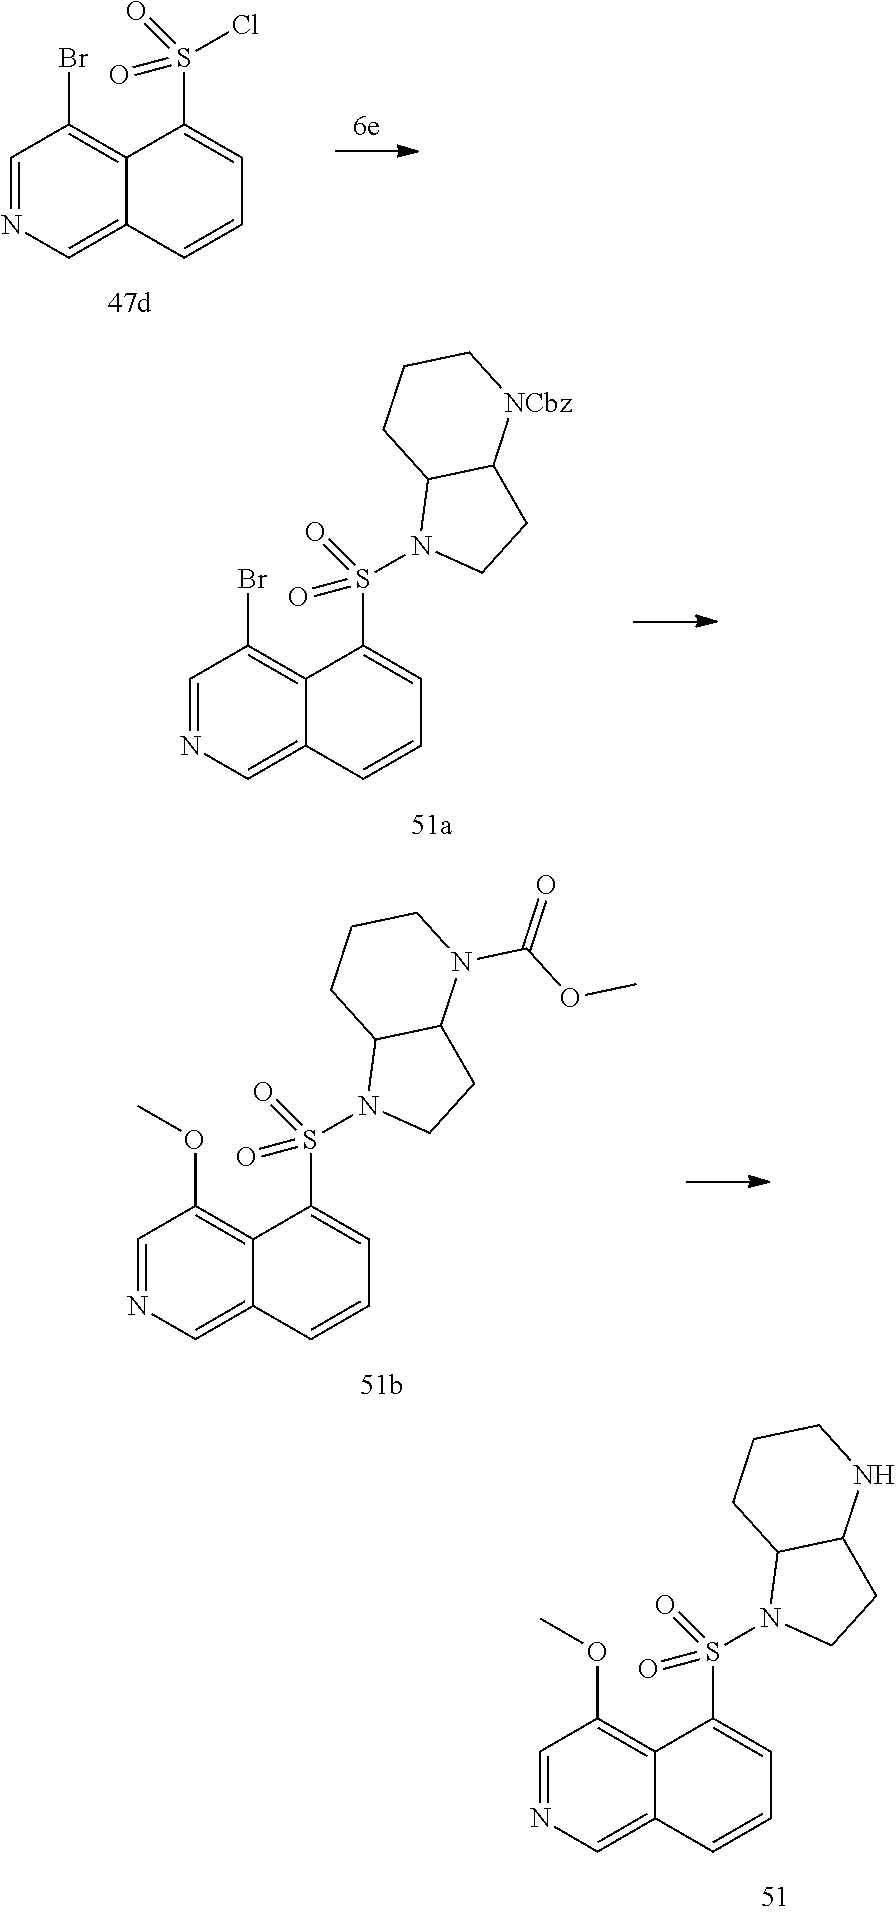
C1=NC=C2C(=C1Br)C(S(Cl)(=O)=O)=CC=C2.C1=NC=C2C(=C1OC)C(S(N1C3C(CC1)NCCC3)(=O)=O)=CC=C2.C1=NC=C2C(=C1Br)C(S(N1C3C(CC1)[NCbz]CCC3)(=O)=O)=CC=C2.C1=NC=C2C(=C1OC)C(S(N1C3C(CC1)N(C(OC)=O)CCC3)(=O)=O)=CC=C2
